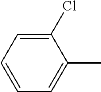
C1=CC=C(Cl)C(C)=C1
